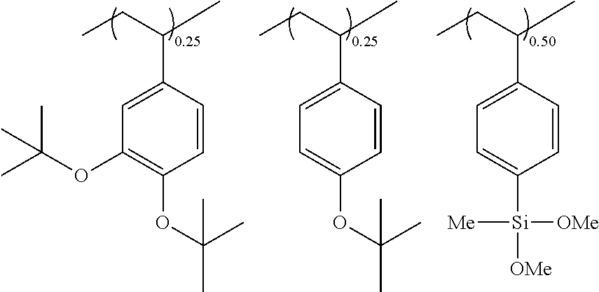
C1=CC(C(CC)C)=CC=C1OC(C)(C)C.C1=CC(C(CC)C)=CC(OC(C)(C)C)=C1OC(C)(C)C.C1=CC(C(CC)C)=CC=C1[Si]([OMe])([OMe])[Me]
